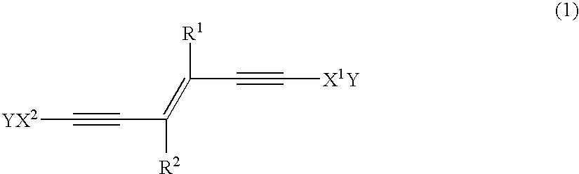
[YX2]C#CC(=C([R1])C#C[X1Y])[R2]
